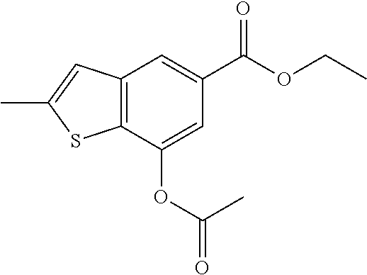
C12=C(C(OC(=O)C)=CC(C(OCC)=O)=C1)SC(C)=C2
